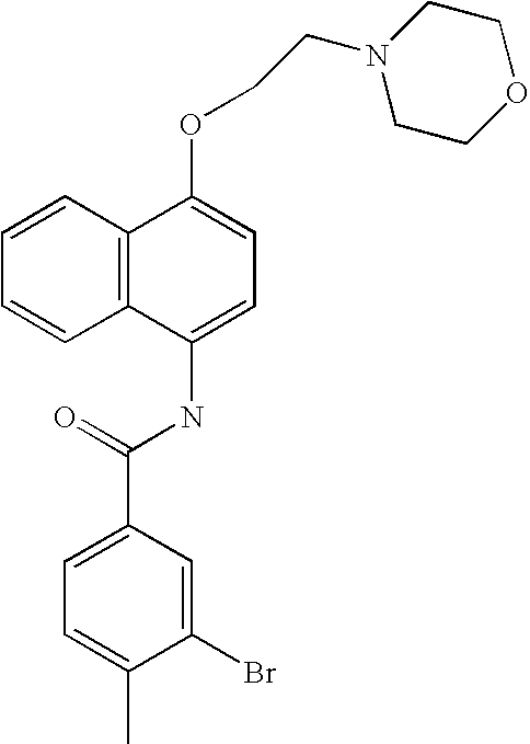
C1=CC2=C(C=C1)C(NC(C1=CC=C(C)C(Br)=C1)=O)=CC=C2OCCN1CCOCC1
